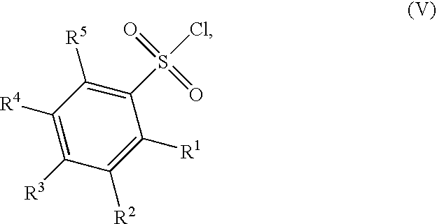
C1([R4])=C([R3])C([R2])=C([R1])C(S(=O)(=O)Cl)=C1[R5]
